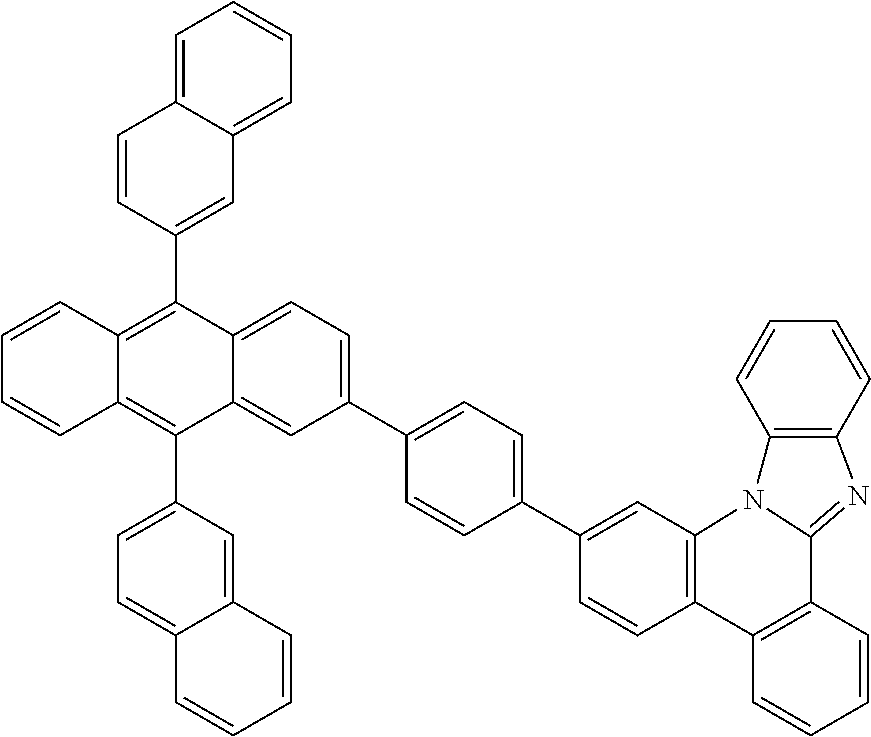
C1=CC2=C(C=C1C1=CC=C(C3=CC=C4C(=C3)C(C3=CC=C5C(=C3)C=CC=C5)=C3C(=C4C4=CC5=CC=CC=C5C=C4)C=CC=C3)C=C1)N1C(=NC3=C1C=CC=C3)C1=C2C=CC=C1
